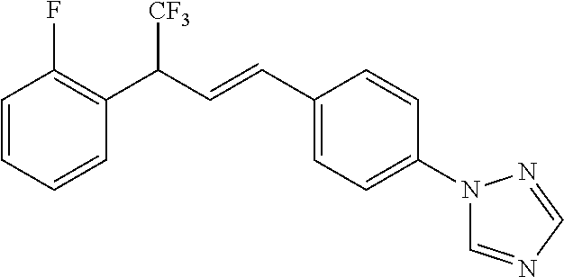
C1=CC=CC(F)=C1C(C=CC1=CC=C(N2C=NC=N2)C=C1)[CF3]
